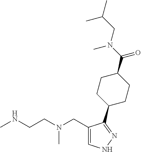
CNCCN(CC1=CNN=C1C1CCC(C(N(CC(C)C)C)=O)CC1)C
